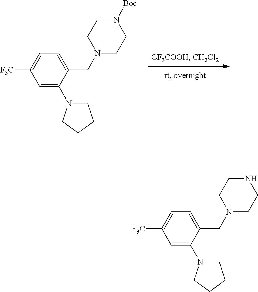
C1=C(N2CCCC2)C(CN2CCN([Boc])CC2)=CC=C1[F3C].C1=C(N2CCCC2)C(CN2CCNCC2)=CC=C1[F3C]
